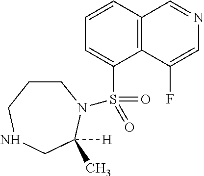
C1=CC=C(S(=O)(=O)N2CCCNCC2([H])C)C2=C1C=NC=C2F
